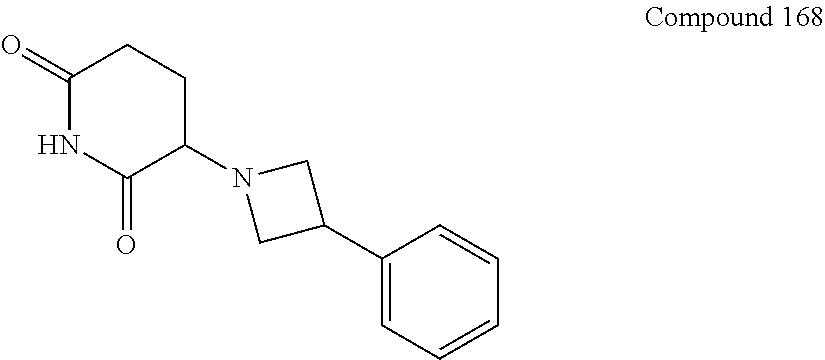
N1(C2C(=O)NC(=O)CC2)CC(C2=CC=CC=C2)C1
